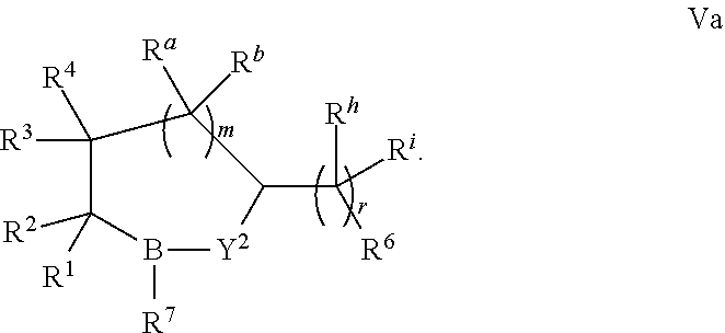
[R3]C1([R4])C([Ra])([Rb])C(C([R6])([Rh])[Ri])[Y2]B([R7])C1([R2])[R1]
